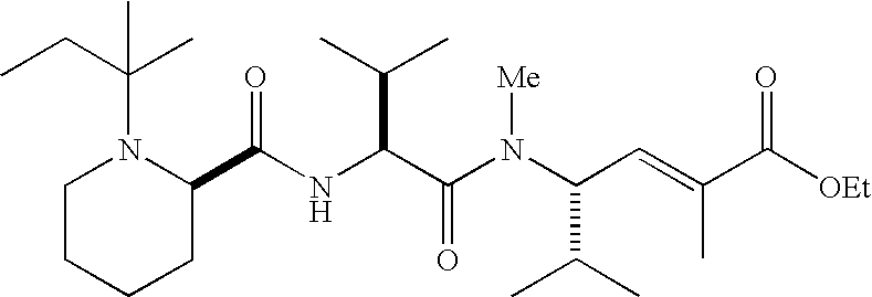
N(C(C(N(C(C(C)C)C=C(C)C([OEt])=O)[Me])=O)C(C)C)C(C1N(C(C)(CC)C)CCCC1)=O
